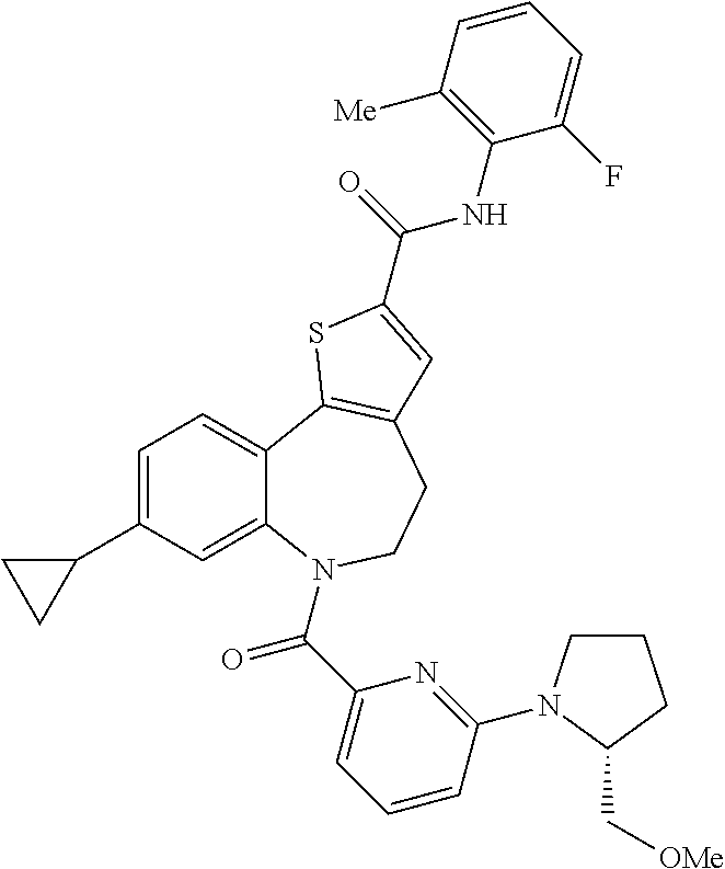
C1=C(C2CC2)C=C2C(=C1)C1=C(CCN2C(C2=CC=CC(N3CCCC3C[OMe])=N2)=O)C=C(C(=O)NC2=C([Me])C=CC=C2F)S1
